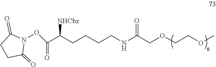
C(OCCOC)C(NCCCCC(C(=O)ON1C(=O)CCC1=O)[NHCbz])=O
